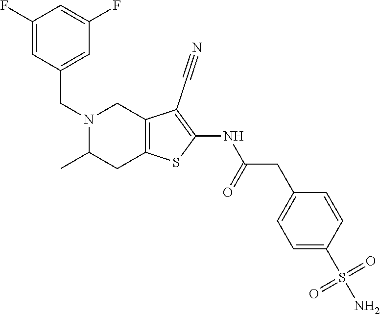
C1(F)=CC(CN2CC3=C(SC(NC(CC4=CC=C(S(N)(=O)=O)C=C4)=O)=C3C#N)CC2C)=CC(F)=C1
